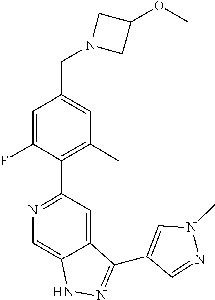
C1=C(F)C(C2=NC=C3C(=C2)C(C2=CN(C)N=C2)=NN3)=C(C)C=C1CN1CC(OC)C1
